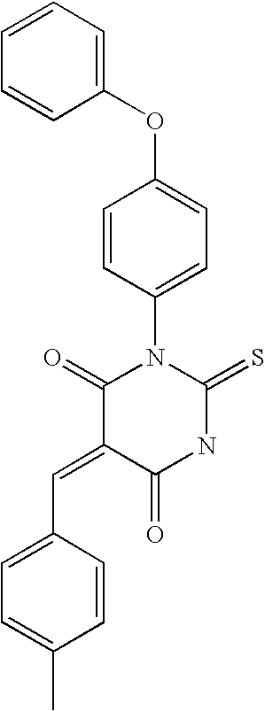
C1(OC2=CC=C(N3C(=O)C(=CC4=CC=C(C)C=C4)C(=O)NC3=S)C=C2)=CC=CC=C1
